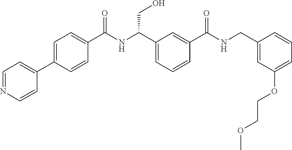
C1(C2=CC=C(C(NC(C3=CC=CC(C(NCC4=CC(OCCOC)=CC=C4)=O)=C3)CO)=O)C=C2)=CC=NC=C1
